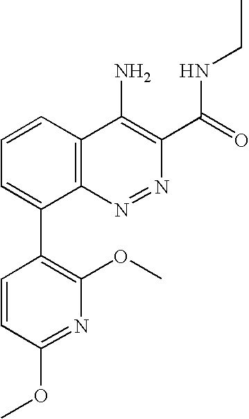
C1=CC2=C(C(C3=C(OC)N=C(OC)C=C3)=C1)N=NC(C(NCC)=O)=C2N
